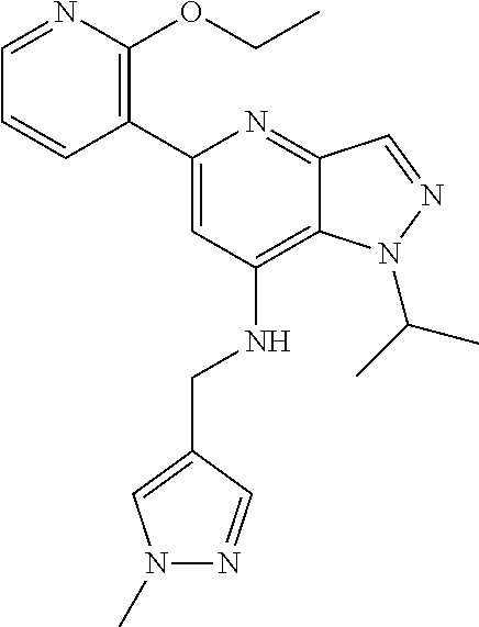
C1=CC(C2=CC(NCC3=CN(C)N=C3)=C3C(=N2)C=NN3C(C)C)=C(OCC)N=C1
